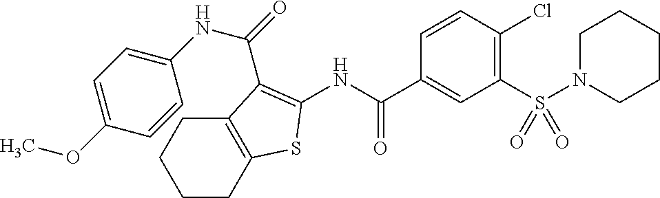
C1N(S(C2=C(Cl)C=CC(C(NC3=C(C(=O)NC4=CC=C(OC)C=C4)C4=C(CCCC4)S3)=O)=C2)(=O)=O)CCCC1
